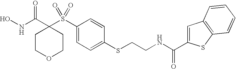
N(C(C1(S(C2=CC=C(SCCNC(C3=CC4=C(S3)C=CC=C4)=O)C=C2)(=O)=O)CCOCC1)=O)O
